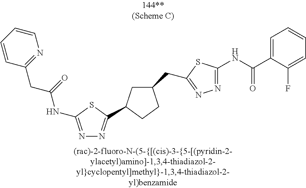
C1C(CC2=NN=C(NC(C3=CC=CC=C3F)=O)S2)CCC1C1=NN=C(NC(=O)CC2=NC=CC=C2)S1
